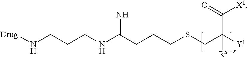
[Drug]NCCCNC(CCCSCC([Y1])(C(=O)[X1])[Rx])=N
